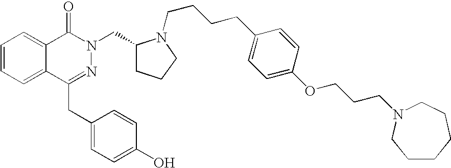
C1=CC=C2C(=C1)C(=O)N(CC1CCCN1CCCCC1=CC=C(OCCCN3CCCCCC3)C=C1)N=C2CC1=CC=C(O)C=C1
